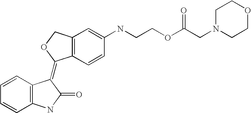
C1=CC2=C(C=C1)NC(=O)C2=C1C2=C(CO1)C=C(NCCOC(CN1CCOCC1)=O)C=C2
